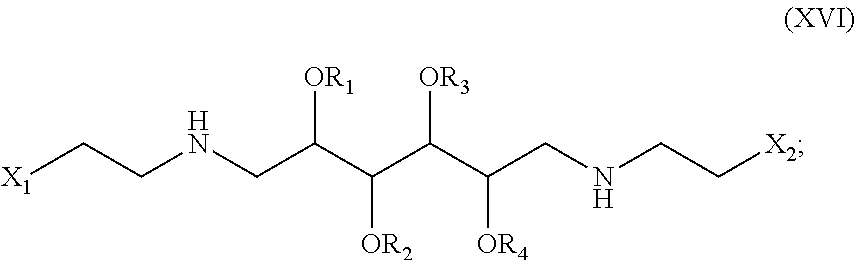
[X1]CCNCC(C(C(C(CNCC[X2])[OR4])[OR3])[OR2])[OR1]
